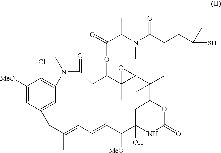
C1([MeO])=CC2=CC(=C1Cl)N(C)C(=O)CC(OC(=O)C(N(C(CCC(S)(C)C)=O)C)C)C1(C)C(C(C)(C)C3OC(=O)NC(O)(C([MeO])C=CC=C(C)C2)C3)O1
